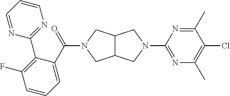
C(=O)(N1CC2C(C1)CN(C1=NC(C)=C(Cl)C(C)=N1)C2)C1=CC=CC(F)=C1C1=NC=CC=N1
